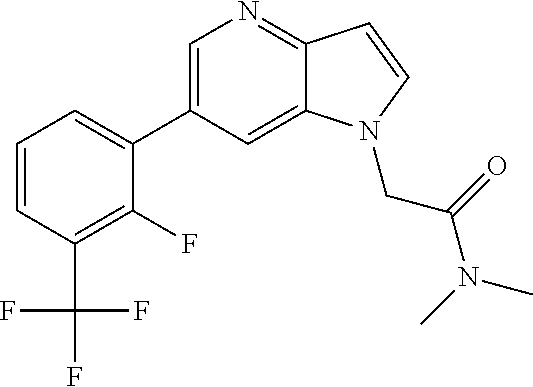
C1=C(C2=CC=CC(C(F)(F)F)=C2F)C=C2C(=N1)C=CN2CC(N(C)C)=O
